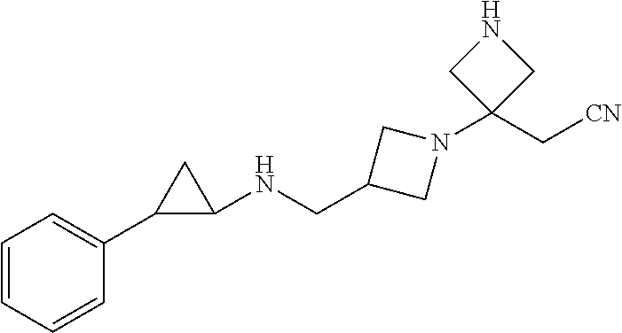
C1(CNC2CC2C2=CC=CC=C2)CN(C2(C[CN])CNC2)C1
